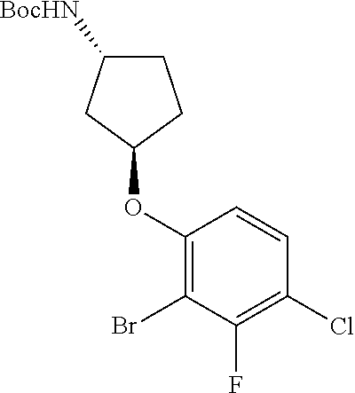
C1(OC2CCC([BocHN])C2)=C(Br)C(F)=C(Cl)C=C1
